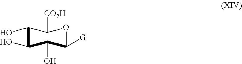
C1(O)C(O)C(O)C([G])OC1[CO2H]
